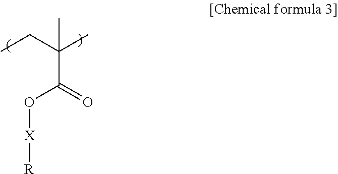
CCC(C)(C(O[X][R])=O)C
